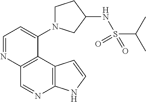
C1=NC2=C(C(N3CCC(NS(C(C)C)(=O)=O)C3)=C1)C1=C(N=C2)NC=C1
